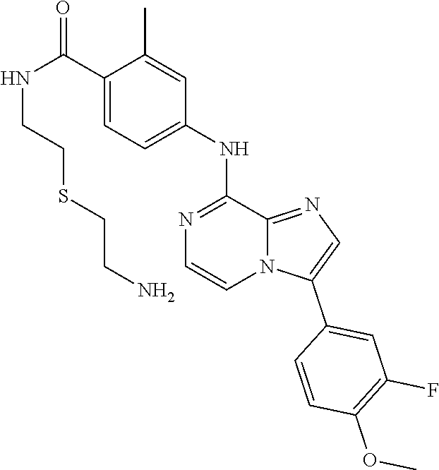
C1(NC2=CC=C(C(=O)NCCSCCN)C(C)=C2)=NC=CN2C1=NC=C2C1=CC(F)=C(OC)C=C1
